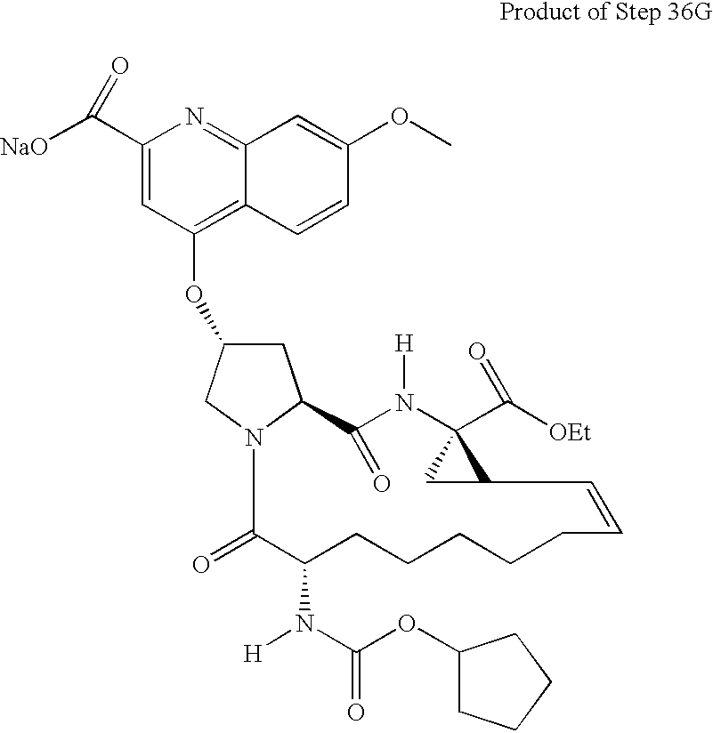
C1C(OC2=C3C(=NC(C([NaO])=O)=C2)C=C(OC)C=C3)CN2C1C(=O)N([H])C1(C([OEt])=O)CC1C=CCCCCCC(N(C(OC1CCCC1)=O)[H])C2=O
